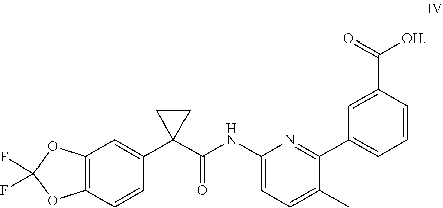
C12=C(C=CC(C3(C(NC4=CC=C(C)C(C5=CC=CC(C([OH])=O)=C5)=N4)=O)CC3)=C1)OC(F)(F)O2
